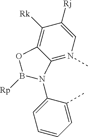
C12=N(C)C=C([Rj])C([Rk])=C1OB([Rp])N2C1=CC=CC=C1C
